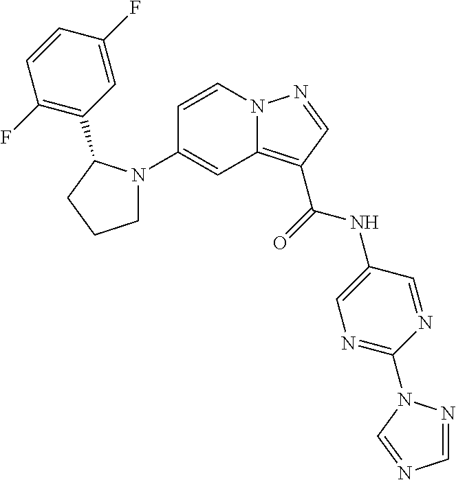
C1(N2CCCC2C2=C(F)C=CC(F)=C2)=CC2=C(C(=O)NC3=CN=C(N4N=CN=C4)N=C3)C=NN2C=C1
